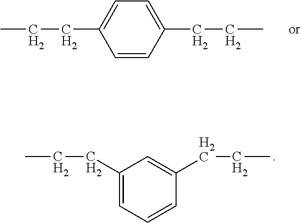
CCCC1=CC=CC(CCC)=C1.CCCC1=CC=C(CCC)C=C1
